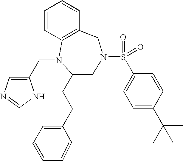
C1=CC2=C(CN(S(=O)(C3=CC=C(C(C)(C)C)C=C3)=O)CC(CCC3=CC=CC=C3)N2CC2=CN=CN2)C=C1
